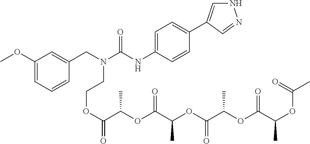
N1C=C(C2=CC=C(NC(N(CC3=CC(OC)=CC=C3)CCOC(C(OC(C(OC(C(OC(C(OC(C)=O)C)=O)C)=O)C)=O)C)=O)=O)C=C2)C=N1
